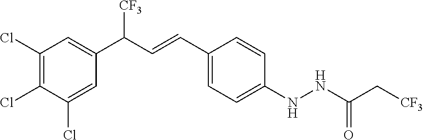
C1(Cl)=C(Cl)C(Cl)=CC(C(C=CC2=CC=C(NNC(C[CF3])=O)C=C2)[CF3])=C1
